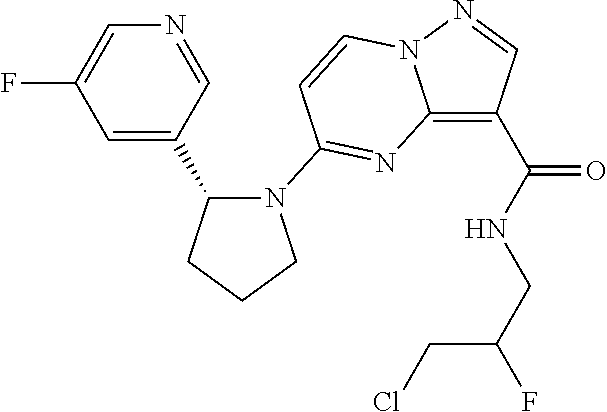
C1=C(C2CCCN2C2=NC3=C(C(NCC(F)CCl)=O)C=NN3C=C2)C=NC=C1F
